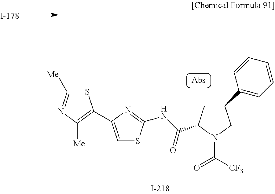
S1C([Me])=NC([Me])=C1C1=CSC(NC(=O)C2CC(C3=CC=CC=C3)CN2C([CF3])=O)=N1
